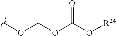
COCOC(O[R24])=O
